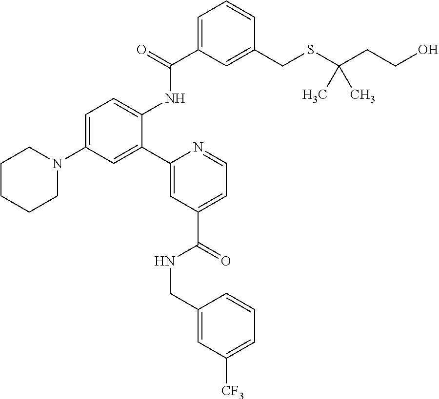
C1=C(C(=O)NC2=CC=C(N3CCCCC3)C=C2C2=CC(C(=O)NCC3=CC([CF3])=CC=C3)=CC=N2)C=C(CSC(CCO)(C)C)C=C1
